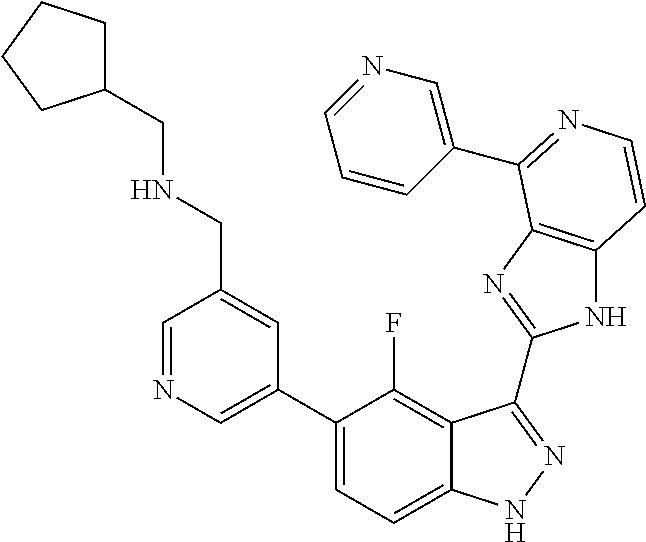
C1=C(C2=CC=C3C(=C2F)C(C2=NC4=C(N2)C=CN=C4C2=CN=CC=C2)=NN3)C=C(CNCC2CCCC2)C=N1
